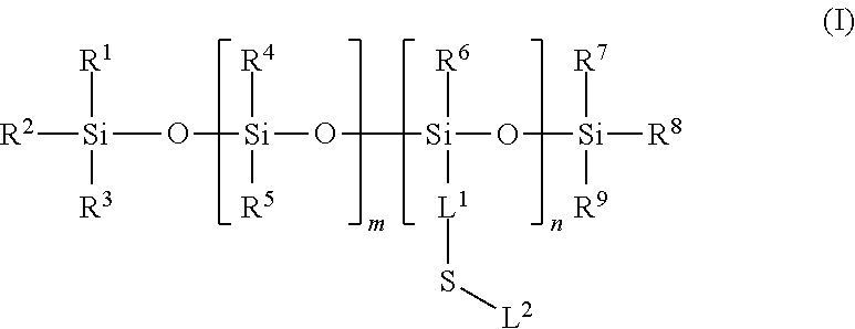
O([Si]([R4])([R5])O[Si]([L1]S[L2])([R6])O[Si]([R7])([R9])[R8])[Si]([R2])([R1])[R3]
